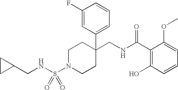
N(S(N1CCC(CNC(C2=C(O)C=CC=C2OC)=O)(C2=CC=CC(F)=C2)CC1)(=O)=O)CC1CC1
